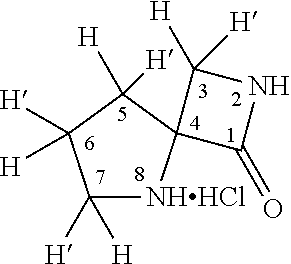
C1([H])([H])[NHHCl]C2(C([H])([H])C1([H])[H])C(=O)NC2([H])[H]
